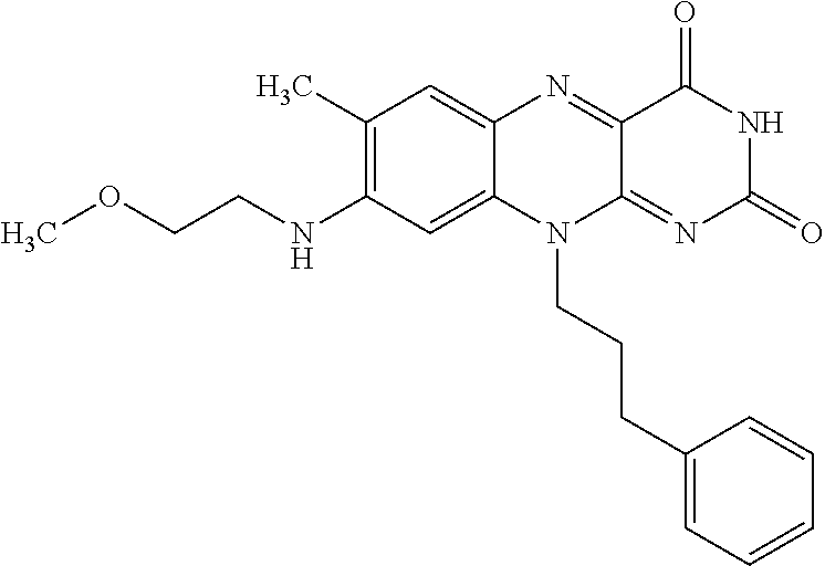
C1(C)=C(NCCOC)C=C2C(=C1)N=C1C(=NC(=O)NC1=O)N2CCCC1=CC=CC=C1
